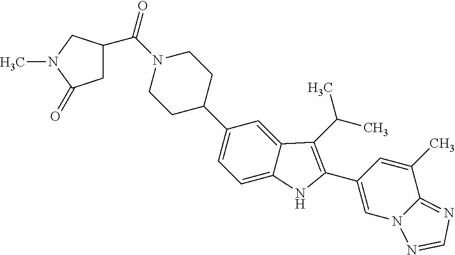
C1(C2CCN(C(=O)C3CC(=O)N(C)C3)CC2)=CC=C2C(=C1)C(C(C)C)=C(C1=CN3C(=NC=N3)C(C)=C1)N2
